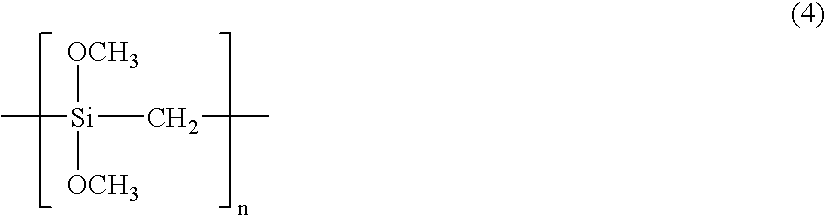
C[Si](CC)([OCH3])[OCH3]
